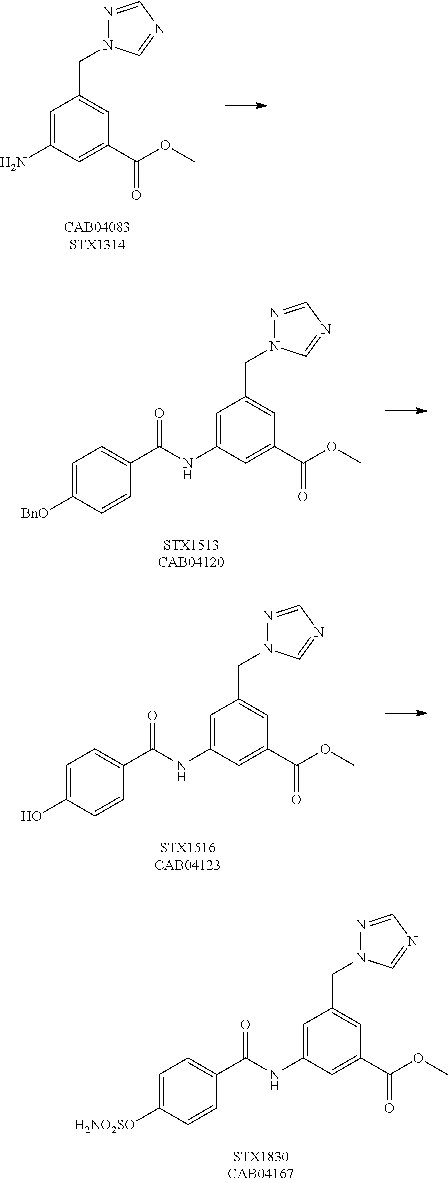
C1=C(N)C=C(C(OC)=O)C=C1CN1N=CN=C1.C1=C(NC(C2=CC=C([BnO])C=C2)=O)C=C(C(OC)=O)C=C1CN1N=CN=C1.C1=C(NC(C2=CC=C(O)C=C2)=O)C=C(C(OC)=O)C=C1CN1N=CN=C1.C1=C(NC(C2=CC=C([H2NO2SO])C=C2)=O)C=C(C(OC)=O)C=C1CN1N=CN=C1
